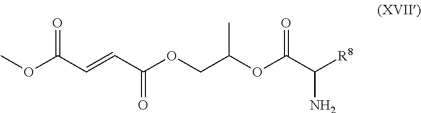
COC(C=CC(OCC(OC(C([R8])N)=O)C)=O)=O
